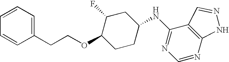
C1=CC(CCOC2CCC(NC3=NC=NC4=C3C=NN4)CC2F)=CC=C1
